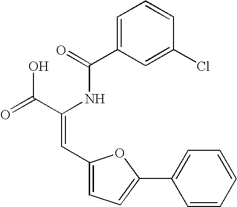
C1(C(=O)NC(C(=O)O)=CC2=CC=C(C3=CC=CC=C3)O2)=CC=CC(Cl)=C1
